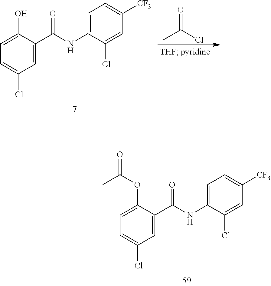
C1=C(OC(C)=O)C(C(NC2=CC=C([CF3])C=C2Cl)=O)=CC(Cl)=C1.C1=C(O)C(C(NC2=CC=C([CF3])C=C2Cl)=O)=CC(Cl)=C1.CC(Cl)=O
